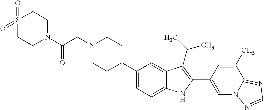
C1(C2CCN(CC(N3CCS(=O)(=O)CC3)=O)CC2)=CC=C2C(=C1)C(C(C)C)=C(C1=CN3C(=NC=N3)C(C)=C1)N2
